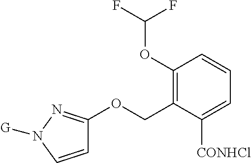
C1=CN([G])N=C1OCC1=C(OC(F)F)C=CC=C1[CONHCl]
